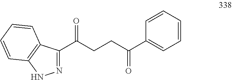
N1=C(C(CCC(C2=CC=CC=C2)=O)=O)C2=C(N1)C=CC=C2
